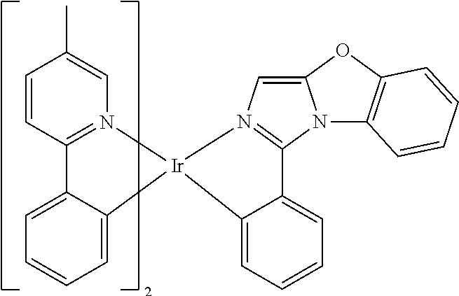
C1=CC2=N(C=C1C)[Ir]1(C3=CC=CC=C23)N2=C(N3C(=C2)OC2=C3C=CC=C2)C2=CC=CC=C21
